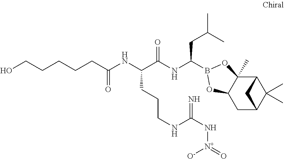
C12C3(C)C(CC(C1(C)C)C2)OB(C(NC(C(NC(=O)CCCCCO)CCCNC(N[N+]([O-])=O)=N)=O)CC(C)C)O3
